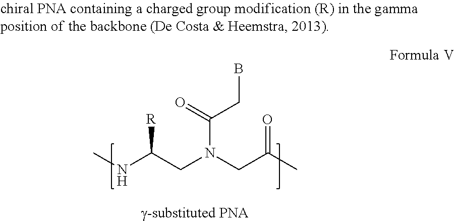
CNC(CN(CC(C)=O)C(=O)CB)[R]
